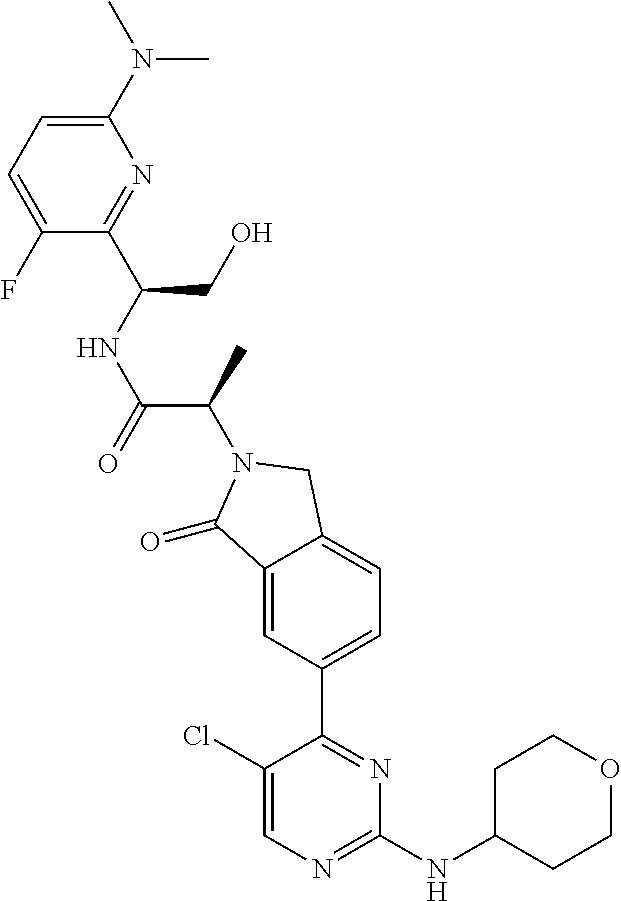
C1(=O)C2=CC(C3=NC(NC4CCOCC4)=NC=C3Cl)=CC=C2CN1C(C(=O)NC(CO)C1=NC(N(C)C)=CC=C1F)C
